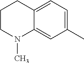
C12=CC=C(C)C=C1N(C)CCC2
